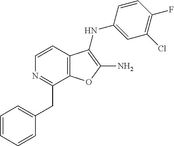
C12=C(C=CN=C1CC1=CC=CC=C1)C(NC1=CC(Cl)=C(F)C=C1)=C(N)O2
